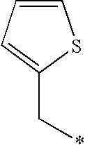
C1=CC=C(C*)S1
